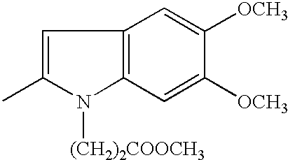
C1=C(C)N([(CH2)2COOCH3])C2=C1C=C([OCH3])C([OCH3])=C2
